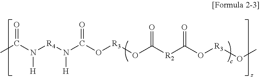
CC(N([R4]N(C(O[R3]OC([R2]C(O[R3]OC)=O)=O)=O)[H])[H])=O
